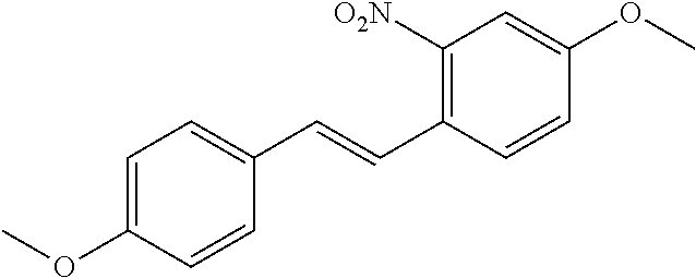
O(C1=CC=C(C=CC2=C([O2N])C=C(OC)C=C2)C=C1)C
